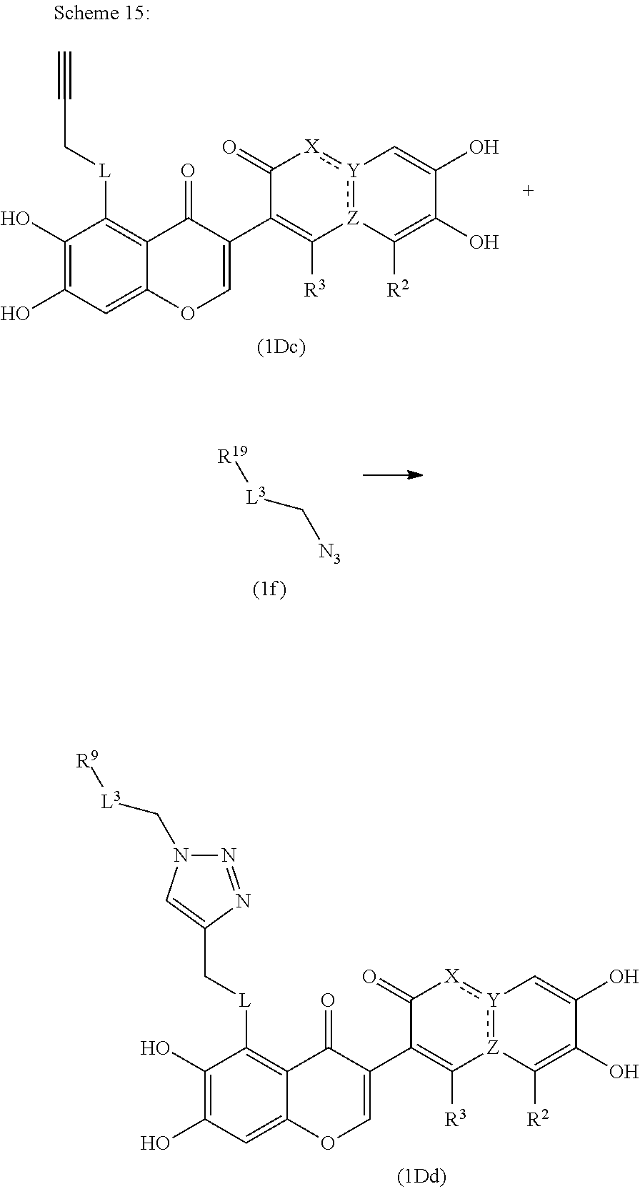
[R19][L3]C[N3].C1(O)=C(O)C=C2C(=C1[L]CC1=CN(C[L3][R9])N=N1)C(=O)C(C1=C([R3])[Z]3:[Y](:[X]C1=O)C=C(O)C(O)=C3[R2])=CO2.C1(O)=C(O)C=C2C(=C1[L]CC#C)C(=O)C(C1=C([R3])[Z]3:[Y](:[X]C1=O)C=C(O)C(O)=C3[R2])=CO2
